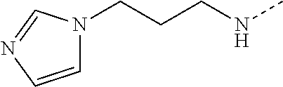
N1(CCCNC)C=CN=C1
